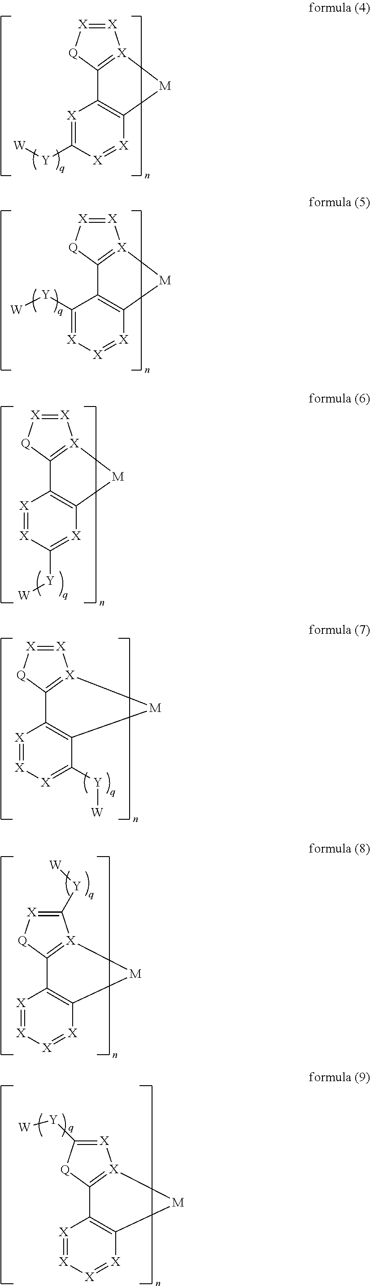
[X]1=C([Y][W])[X]=[X]C2=C1C1=[X]([X]=[X][Q]1)[M]2.C1([Y][W])=[X][X]=[X]C2=C1C1=[X]([X]=[X][Q]1)[M]2.[X]1=[X]C([Y][W])=[X]C2=C1C1=[X]([X]=[X][Q]1)[M]2.[X]1=[X][X]=C([Y][W])C2=C1C1=[X]([X]=[X][Q]1)[M]2.[X]1=[X][X]=[X]C2=C1C1=[X](C([Y][W])=[X][Q]1)[M]2.[X]1=[X][X]=[X]C2=C1C1=[X]([X]=C([Y][W])[Q]1)[M]2
